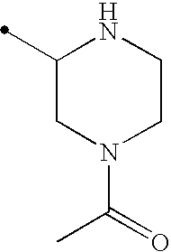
C1(C)CN(C(=O)C)CCN1
